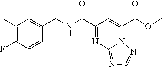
C1(C)=C(F)C=CC(CNC(C2=NC3=NC=NN3C(C(OC)=O)=C2)=O)=C1
